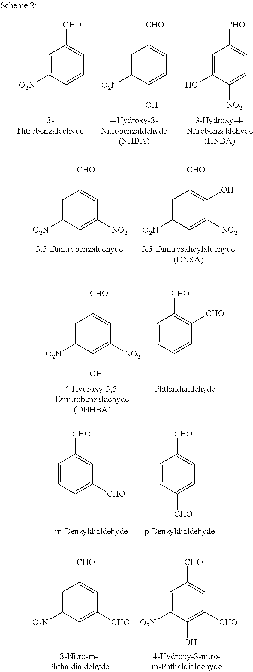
C1=C([O2N])C=C([NO2])C=C1[CHO].C1=C([O2N])C=C([NO2])C(O)=C1[CHO].C1=C([O2N])C(O)=C([NO2])C=C1[CHO].C1=CC=CC([CHO])=C1[CHO].C1=CC=C([CHO])C=C1[CHO].C1=CC([CHO])=CC=C1[CHO].C1=C([O2N])C=C([CHO])C=C1[CHO].C1=C([O2N])C(O)=C([CHO])C=C1[CHO].C1=C([O2N])C=CC=C1[CHO].C1=C([O2N])C(O)=CC=C1[CHO].C1=C(O)C([NO2])=CC=C1[CHO]
